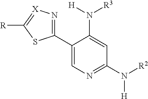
C1(C2=CN=C(N([H])[R2])C=C2N([H])[R3])=N[X]=C([R])S1
